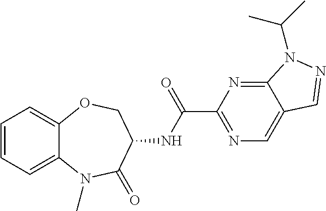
C12=CC=CC=C1OCC(NC(C1=NC=C3C(=N1)N(C(C)C)N=C3)=O)C(=O)N2C
